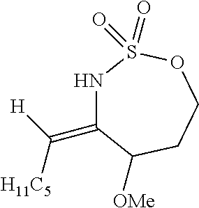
N1C(=C([H])[H11C5])C([OMe])CCOS1(=O)=O
